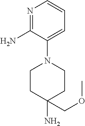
N1=C(N)C(N2CCC(N)(COC)CC2)=CC=C1
